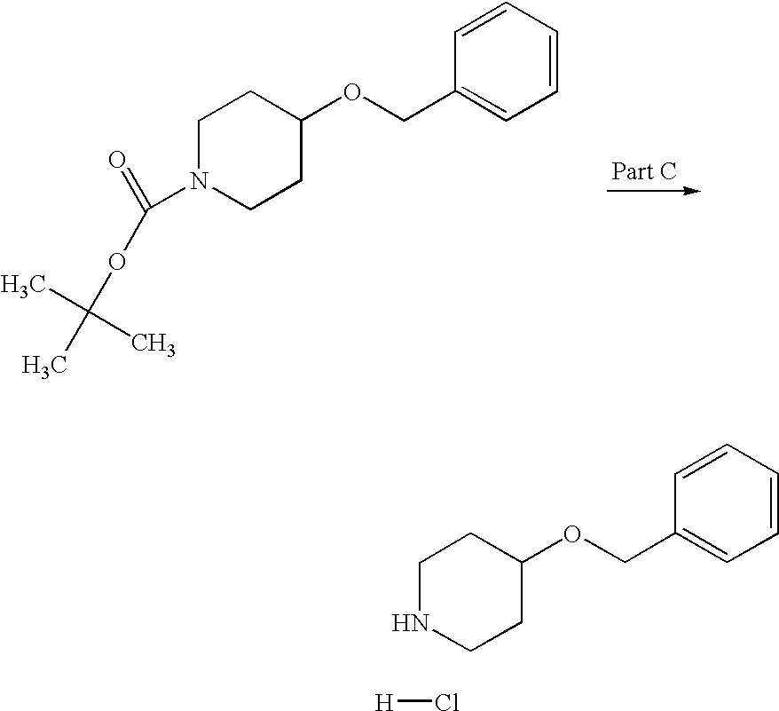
C1CC(OCC2=CC=CC=C2)CCN1C(=O)OC(C)(C)C.C1CC(OCC2=CC=CC=C2)CCN1.[H]Cl
